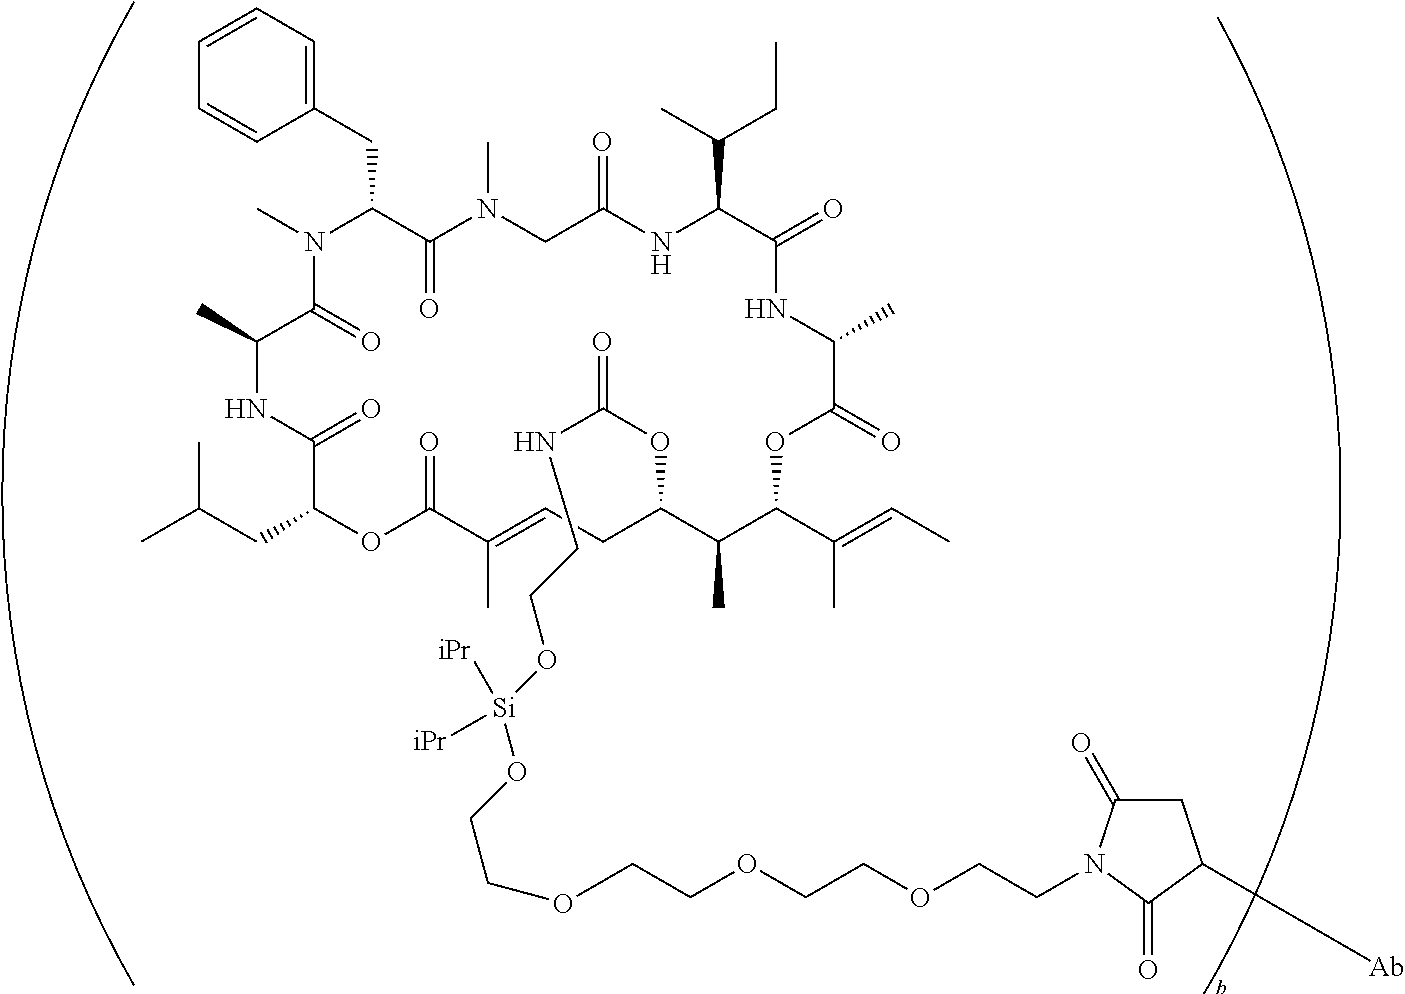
CN1C(CC2=CC=CC=C2)C(=O)N(C)CC(=O)NC(C(C)CC)C(=O)NC(C)C(=O)OC(C(C)=CC)C(C)C(OC(=O)NCCO[Si](OCCOCCOCCOCCN2C(=O)CC([Ab])C2=O)([iPr])[iPr])CC=C(C)C(=O)OC(CC(C)C)C(=O)NC(C)C1=O
